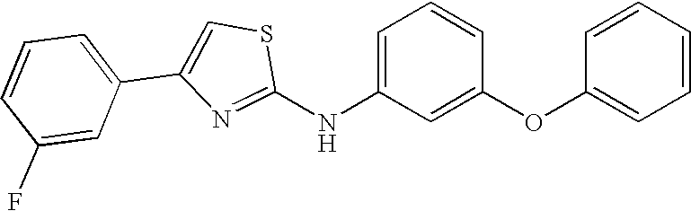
C1=CC=C(C2=CSC(NC3=CC=CC(OC4=CC=CC=C4)=C3)=N2)C=C1F
